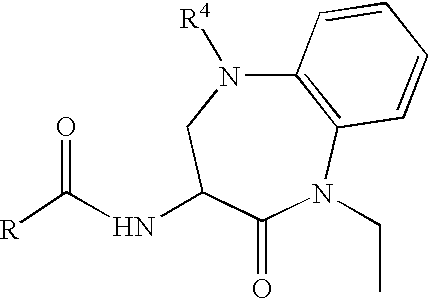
N(C(=O)[R])C1CN([R4])C2=C(N(CC)C1=O)C=CC=C2
